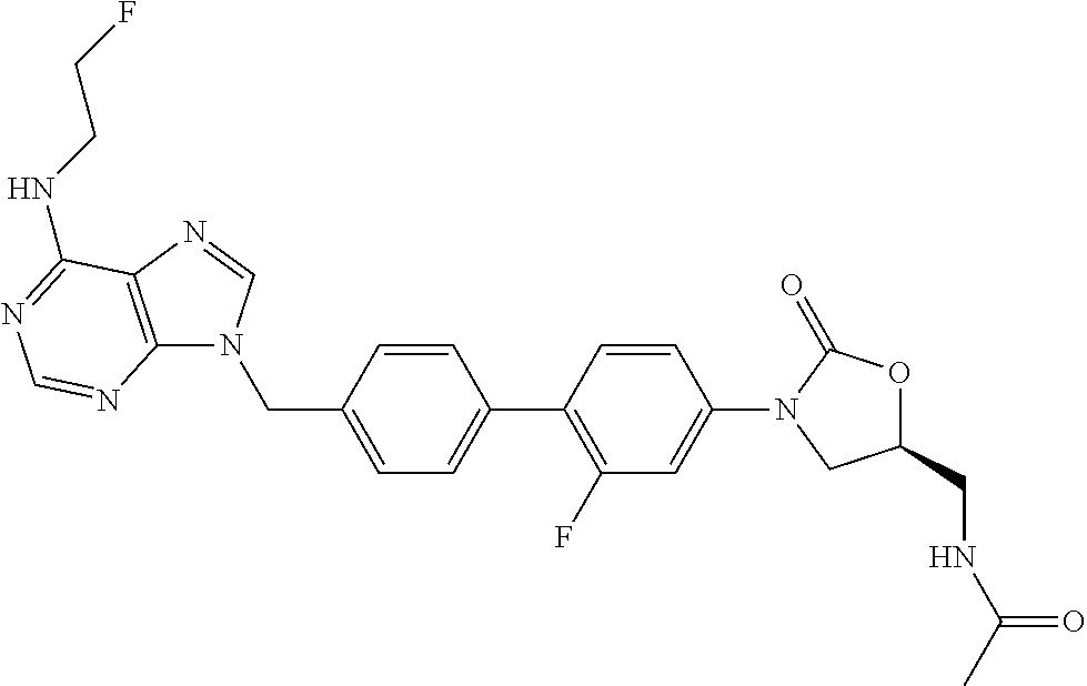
C1(CN2C3=C(N=C2)C(NCCF)=NC=N3)=CC=C(C2=C(F)C=C(N3CC(CNC(C)=O)OC3=O)C=C2)C=C1
